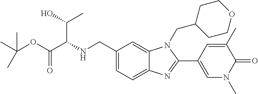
C1(CNC(C(OC(C)(C)C)=O)C(C)O)=CC=C2C(=C1)N(CC1CCOCC1)C(C1=CN(C)C(=O)C(C)=C1)=N2
